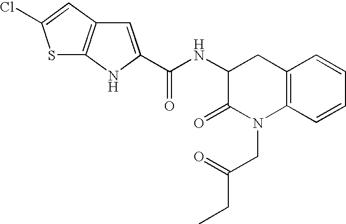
C12=C(C=CC=C1)N(CC(=O)CC)C(=O)C(NC(=O)C1=CC3=C(N1)SC(Cl)=C3)C2
